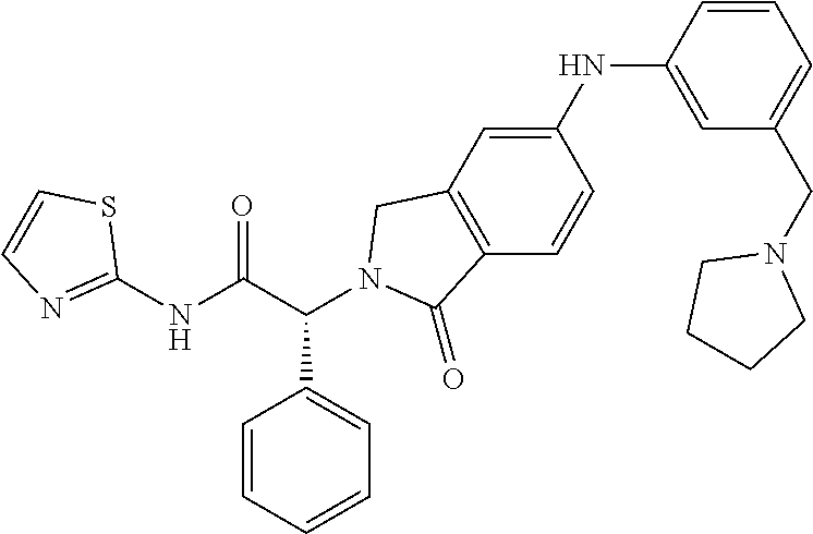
C1(NC(C(C2=CC=CC=C2)N2CC3=C(C=CC(NC4=CC(CN5CCCC5)=CC=C4)=C3)C2=O)=O)=NC=CS1
